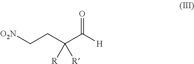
[O2N]CCC(C([H])=O)([R])[R]
